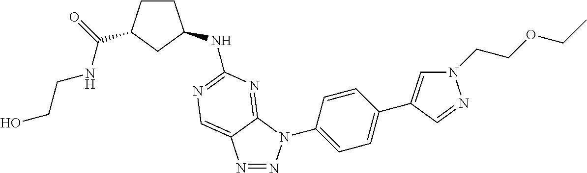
C1CC(C(=O)NCCO)CC1NC1=NC=C2C(=N1)N(C1=CC=C(C3=CN(CCOCC)N=C3)C=C1)N=N2
